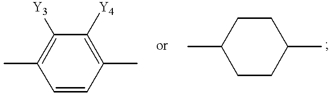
CC1=C([Y3])C([Y4])=C(C)C=C1.C1(C)CCC(C)CC1
